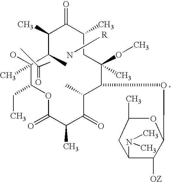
C1(O)(C)C(CC)OC(=O)C(C)C(=O)C(C)C(OC2C([OZ])C(N(C)C)CC(C)O2)C(OC)(C)CC(C)C(=O)C(C)C1C.N[R].CC(C)=O
